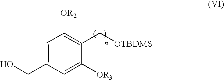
C1=C(CO)C=C([OR3])C(C[OTBDMS])=C1[OR2]
